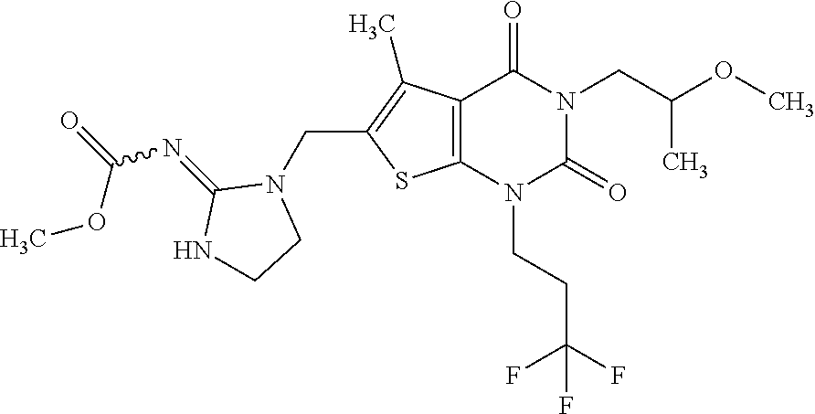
C12=C(N(CCC(F)(F)F)C(=O)N(CC(OC)C)C1=O)SC(CN1C(=NC(OC)=O)NCC1)=C2C
